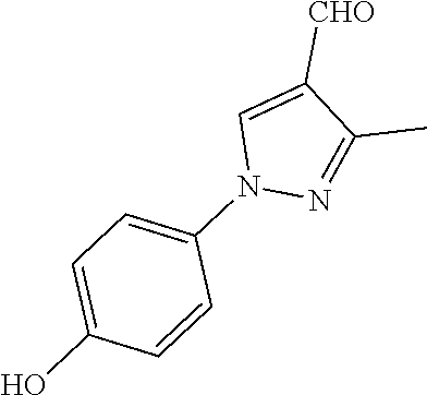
C1(C)=NN(C2=CC=C(O)C=C2)C=C1[CHO]
